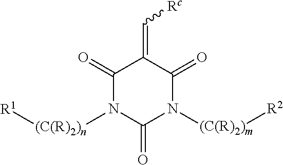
C1(=O)N([(C(R)2)n][R1])C(=O)N([(C(R)2)m][R2])C(=O)C1=C[Rc]
